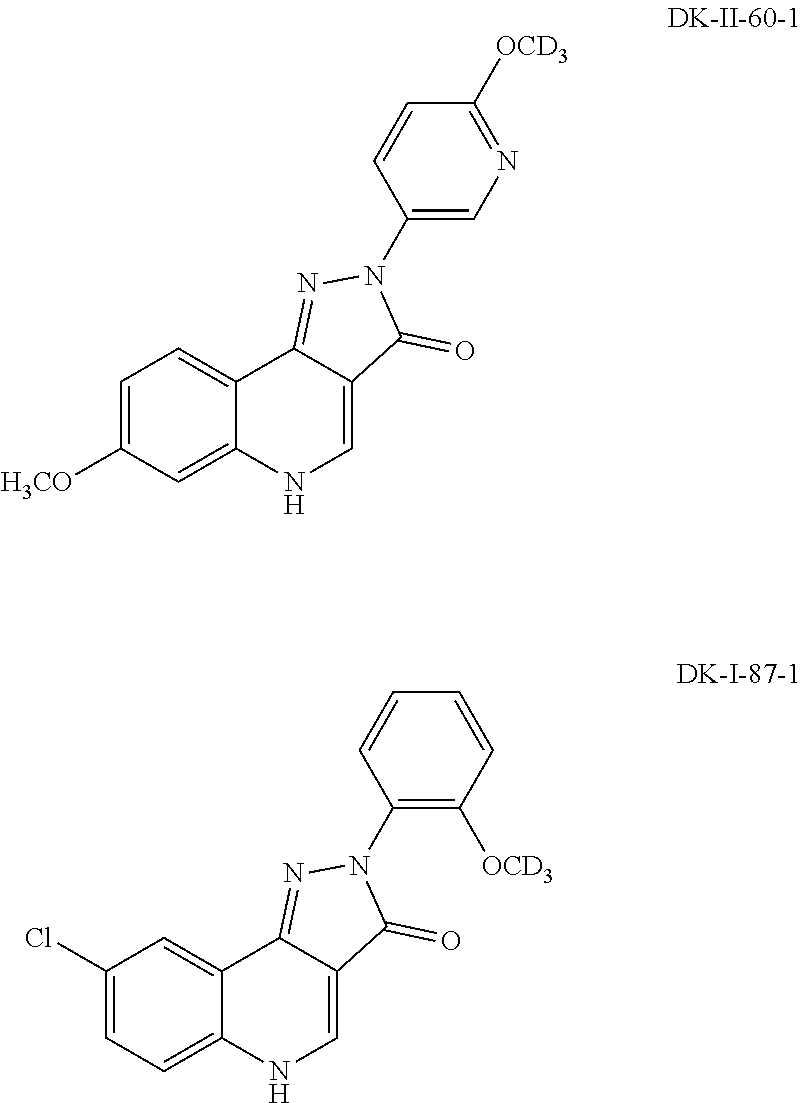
C1=C([H3CO])C=C2C(=C1)C1=NN(C3=CN=C([OCD3])C=C3)C(=O)C1=CN2.C1(Cl)=CC=C2C(=C1)C1=NN(C3=C([OCD3])C=CC=C3)C(=O)C1=CN2
